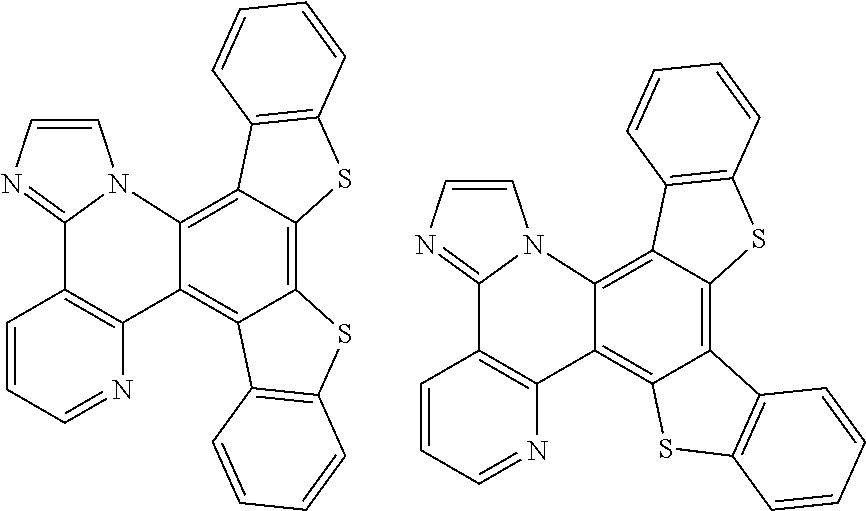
C12=C3C(=C4C(=C1C1=C(S2)C=CC=C1)C1=C(C2=NC=CN42)C=CC=N1)C1=C(S3)C=CC=C1.C12=C3C(=C4C(=C1SC1=C2C=CC=C1)C1=C(C2=NC=CN42)C=CC=N1)C1=C(S3)C=CC=C1
